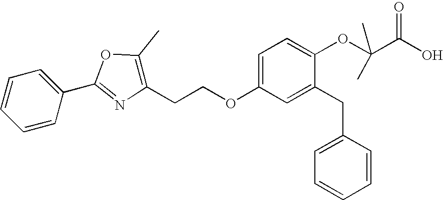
C1=CC(C2=NC(CCOC3=CC=C(OC(C(O)=O)(C)C)C(CC4=CC=CC=C4)=C3)=C(C)O2)=CC=C1
